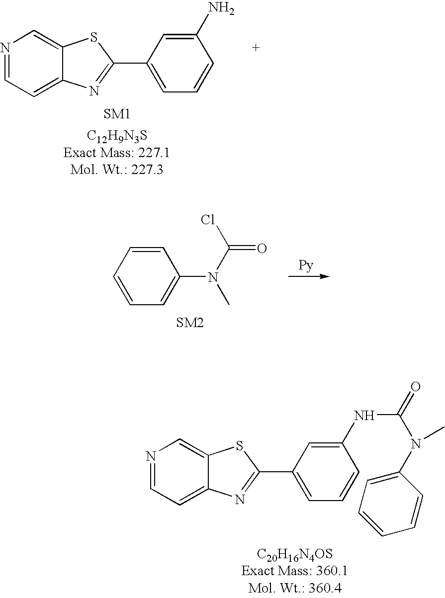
N1=CC=C2C(=C1)SC(C1=CC=CC(NC(=O)N(C)C3=CC=CC=C3)=C1)=N2.N1=CC=C2C(=C1)SC(C1=CC=CC(N)=C1)=N2.C1=CC=CC=C1N(C(=O)Cl)C
